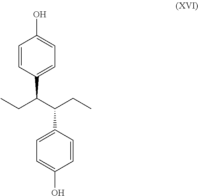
C1(C(C(CC)C2=CC=C(O)C=C2)CC)=CC=C(O)C=C1
